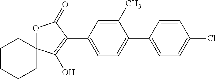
O1C2(C(O)=C(C3=CC=C(C4=CC=C(Cl)C=C4)C(C)=C3)C1=O)CCCCC2
